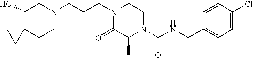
C(NC(N1CCN(CCCN2CC(O)C3(CC2)CC3)C(=O)C1C)=O)C1=CC=C(Cl)C=C1
